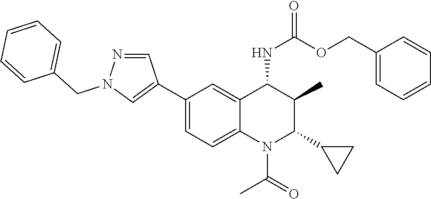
C1(C2=CN(CC3=CC=CC=C3)N=C2)=CC=C2C(=C1)C(NC(OCC1=CC=CC=C1)=O)C(C)C(C1CC1)N2C(=O)C
